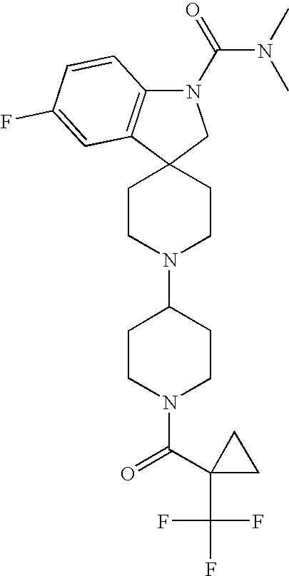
C1CN(C2CCN(C(=O)C3(C(F)(F)F)CC3)CC2)CCC12CN(C(=O)N(C)C)C1=C2C=C(F)C=C1
